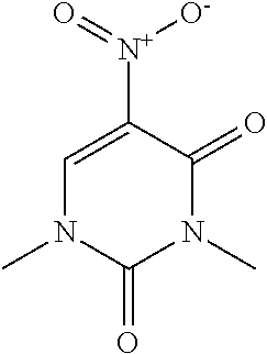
C1=C([N+](=O)[O-])C(=O)N(C)C(=O)N1C
